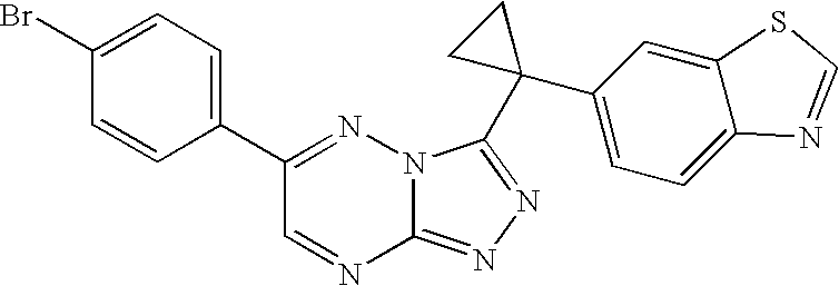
C1=NC2=NN=C(C3(C4=CC=C5C(=C4)SC=N5)CC3)N2N=C1C1=CC=C(Br)C=C1
